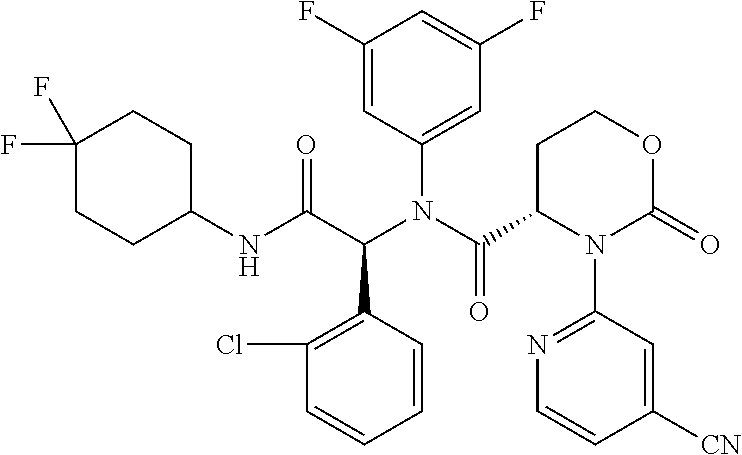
C1=CC(C(C(NC2CCC(F)(F)CC2)=O)N(C(=O)C2CCOC(=O)N2C2=NC=CC([CN])=C2)C2=CC(F)=CC(F)=C2)=C(Cl)C=C1
